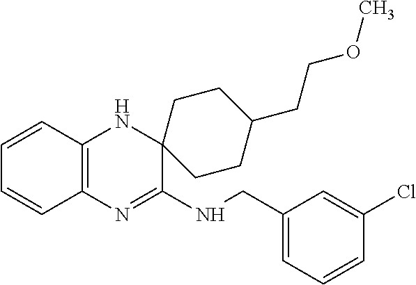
C1=CC2=C(C=C1)N=C(NCC1=CC=CC(Cl)=C1)C1(N2)CCC(CCOC)CC1
